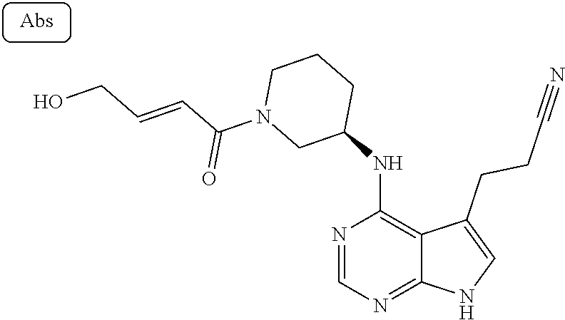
N1=CN=C2C(=C1NC1CCCN(C(C=CCO)=O)C1)C(CCC#N)=CN2
